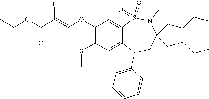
C1=CC=C(N2C3=CC(SC)=C(OC=C(C(=O)OCC)F)C=C3S(=O)(=O)N(C)C(CCCC)(CCCC)C2)C=C1
